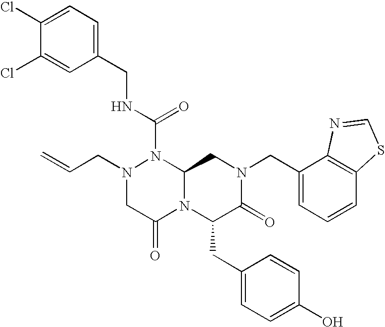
N(C(N1N(CC=C)CC(=O)N2C1CN(CC1=CC=CC3=C1N=CS3)C(=O)C2CC1=CC=C(O)C=C1)=O)CC1=CC=C(Cl)C(Cl)=C1
